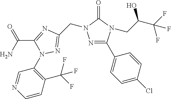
NC(C1=NC(CN2N=C(C3=CC=C(Cl)C=C3)N(CC(C(F)(F)F)O)C2=O)=NN1C1=C(C(F)(F)F)C=CN=C1)=O
